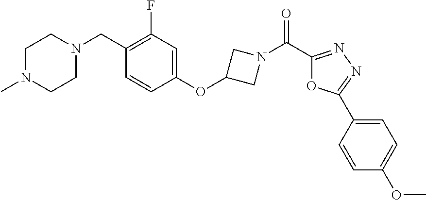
N1(CC2=C(F)C=C(OC3CN(C(C4=NN=C(C5=CC=C(OC)C=C5)O4)=O)C3)C=C2)CCN(C)CC1
